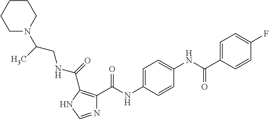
C1=C(NC(C2=C(C(=O)NCC(N3CCCCC3)C)NC=N2)=O)C=CC(NC(C2=CC=C(F)C=C2)=O)=C1
